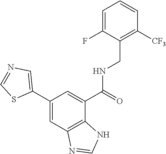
C1=C(C2=CC3=C(C(C(NCC4=C([CF3])C=CC=C4F)=O)=C2)NC=N3)SC=N1
